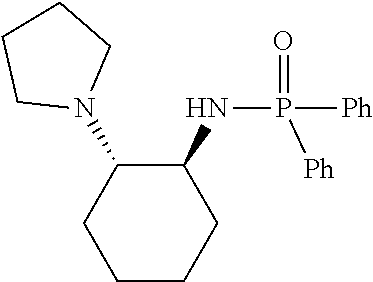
C1CCCN1C1C(NP(=O)([Ph])[Ph])CCCC1
